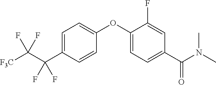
C1=C(C(C([F3C])(F)F)(F)F)C=CC(OC2=CC=C(C(N(C)C)=O)C=C2F)=C1
